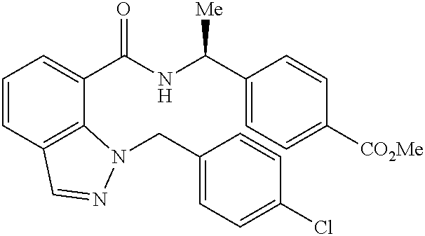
C1=CC2=C(C(C(NC(C3=CC=C([CO2Me])C=C3)[Me])=O)=C1)N(CC1=CC=C(Cl)C=C1)N=C2
